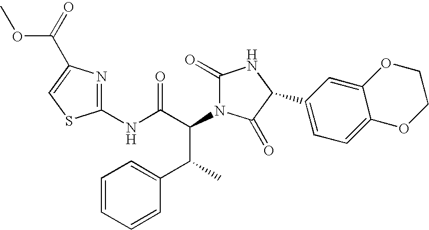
C1(NC(C(N2C(=O)NC(C3=CC=C4C(=C3)OCCO4)C2=O)C(C2=CC=CC=C2)C)=O)=NC(C(=O)OC)=CS1
